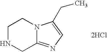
C1NCC2=NC=C(CC)N2C1.[2HCl]
